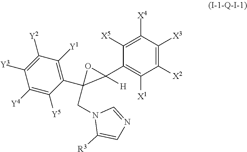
C1([X5])=C([X4])C([X3])=C([X2])C([X1])=C1C1([H])OC1(CN1C([R3])=CN=C1)C1=C([Y1])C([Y2])=C([Y3])C([Y4])=C1[Y5]
